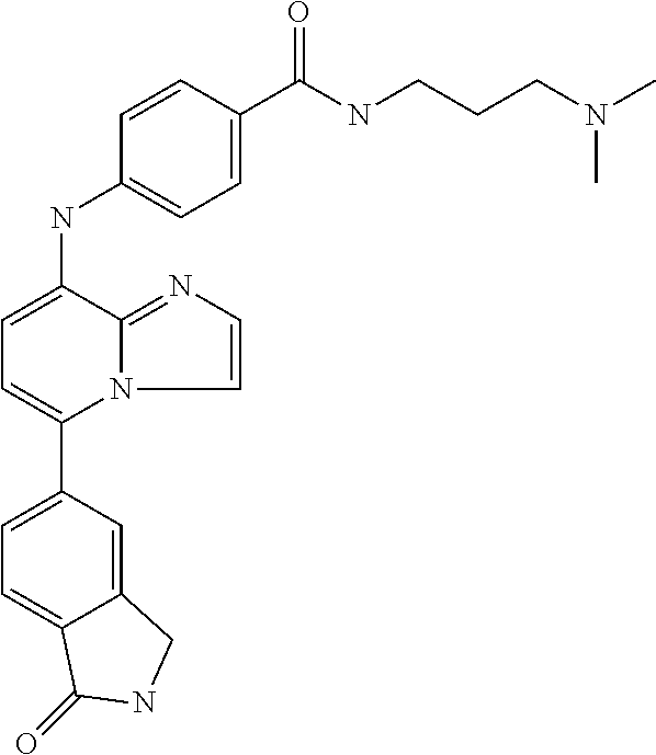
C1(C2=CC=C(NC3=CC=C(C(NCCCN(C)C)=O)C=C3)C3=NC=CN23)=CC=C2C(=C1)CNC2=O
